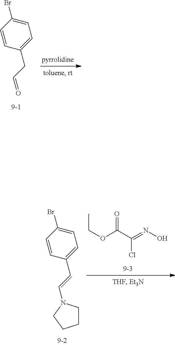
C(C1=CC=C(Br)C=C1)C=O.C(C1=CC=C(Br)C=C1)=CN1CCCC1.C(OC(C(=NO)Cl)=O)C
